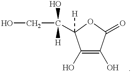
C1(O)=C(O)C(=O)OC1(C(CO)(O)[H])[H]
